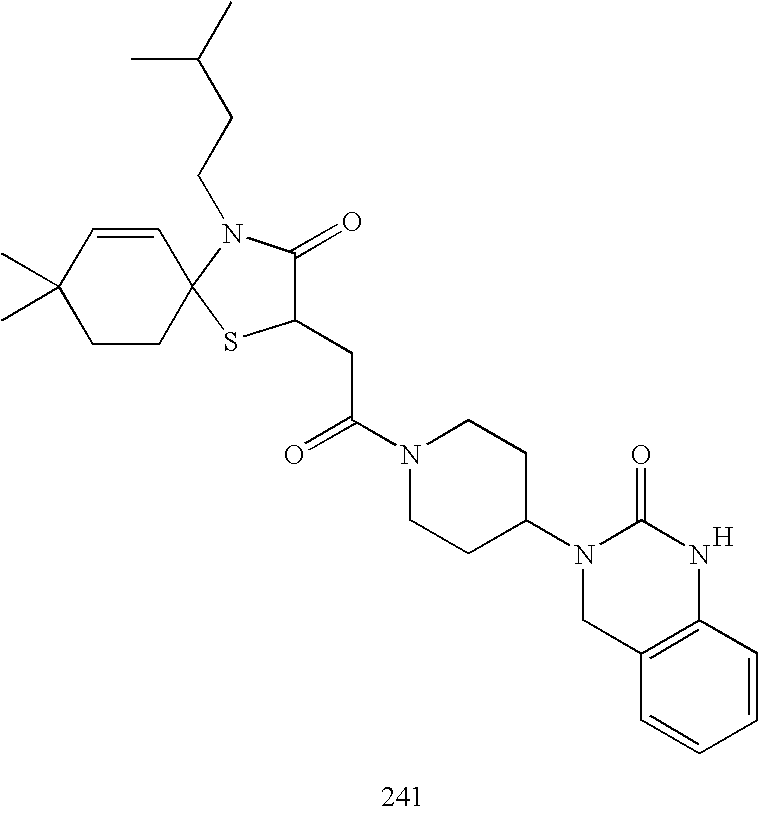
C1(CC(N2CCC(N3CC4=C(NC3=O)C=CC=C4)CC2)=O)C(=O)N(CCC(C)C)C2(S1)C=CC(C)(C)CC2.[H]
